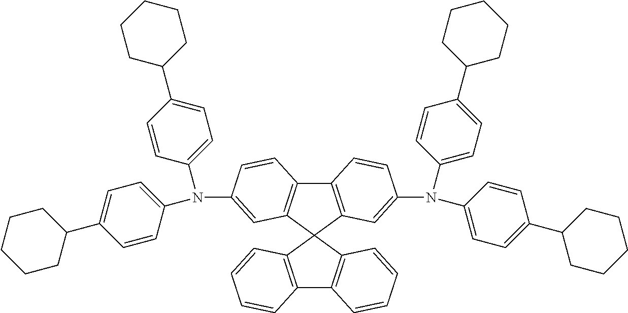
C12=C(C3(C4=C1C=CC=C4)C1=C(C4=C3C=C(N(C3=CC=C(C5CCCCC5)C=C3)C3=CC=C(C5CCCCC5)C=C3)C=C4)C=CC(N(C3=CC=C(C4CCCCC4)C=C3)C3=CC=C(C4CCCCC4)C=C3)=C1)C=CC=C2
